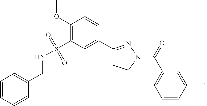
C1(OC)=C(S(NCC2=CC=CC=C2)(=O)=O)C=C(C2=NN(C(=O)C3=CC=CC(F)=C3)CC2)C=C1
